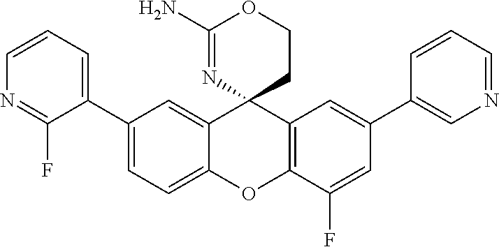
C1(C2=CC=C3C(=C2)C2(C4=C(O3)C(F)=CC(C3=CN=CC=C3)=C4)CCOC(N)=N2)=CC=CN=C1F
